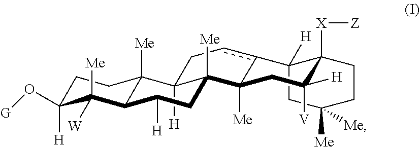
C1C([H])(O[G])C([Me])([W])C2C([Me])(C1)C1([H])C([Me])(C3([Me])c(cC1)C1([H])C([X][Z])(CCC([Me])([Me])C1)C([V])([H])C3)CC2[H]
